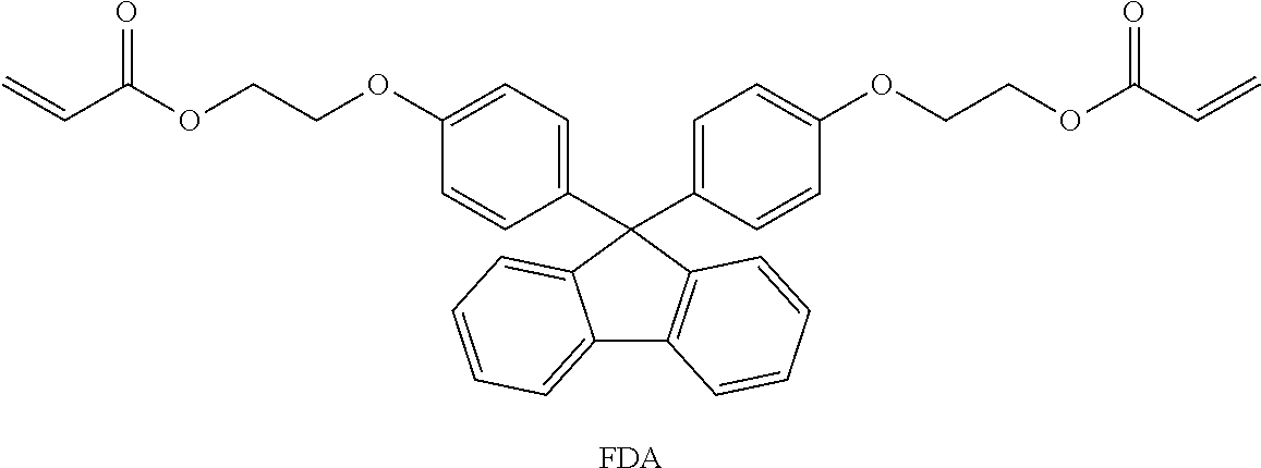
C=CC(OCCOC1=CC=C(C2(C3=CC=C(OCCOC(=O)C=C)C=C3)C3=C(C4=CC=CC=C42)C=CC=C3)C=C1)=O.[FDA]
